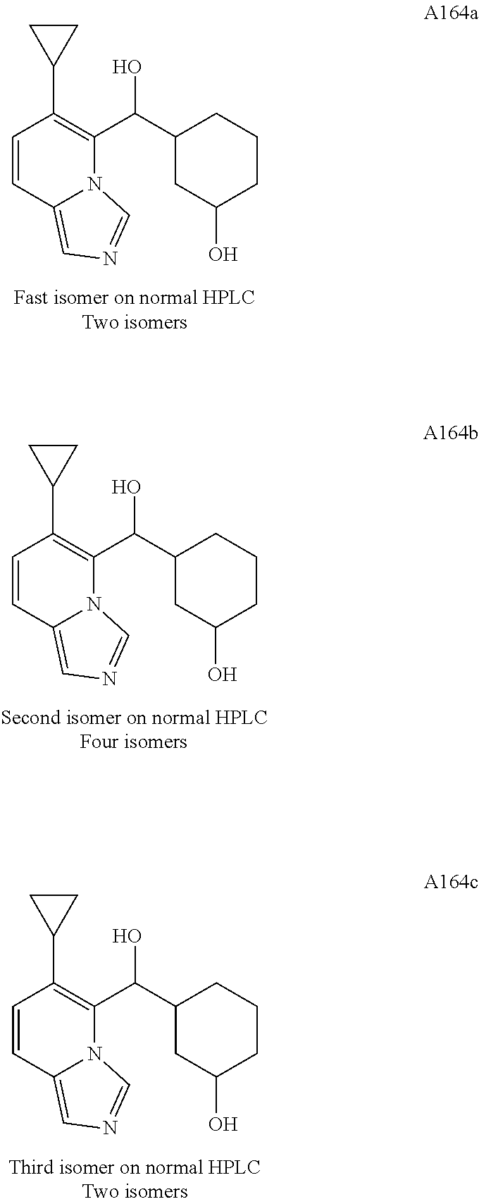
C1=CC2=CN=CN2C(C(C2CC(O)CCC2)O)=C1C1CC1.C1=CC2=CN=CN2C(C(O)C2CC(O)CCC2)=C1C1CC1.C1=CC2=CN=CN2C(C(O)C2CC(O)CCC2)=C1C1CC1
